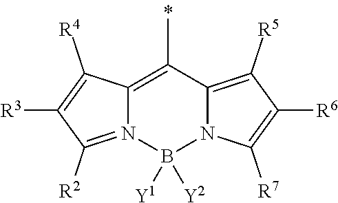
C12=C(C)C3=C([R5])C([R6])=C([R7])N3B([Y1])([Y2])N1=C([R2])C([R3])=C2[R4]
